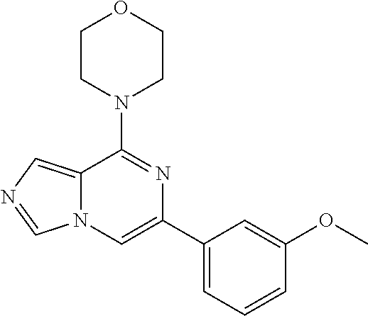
N12C(=CN=C1)C(N1CCOCC1)=NC(C1=CC=CC(OC)=C1)=C2
